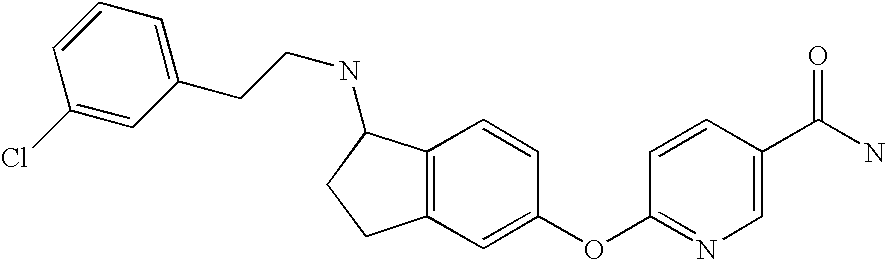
C1=CC(OC2=CC3=C(C=C2)C(NCCC2=CC=CC(Cl)=C2)CC3)=NC=C1C(N)=O
